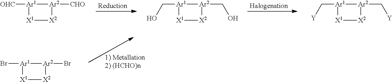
[OHC][Ar1]1[X1][X2][Ar2]1[CHO].Br[Ar1]1[X1][X2][Ar2]1Br.C([Ar1]1[X1][X2][Ar2]1CO)O.C([Ar1]1[X1][X2][Ar2]1C[Y])[Y]
